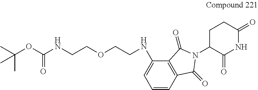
C1=CC2=C(C(NCCOCCNC(OC(C)(C)C)=O)=C1)C(=O)N(C1C(=O)NC(=O)CC1)C2=O
